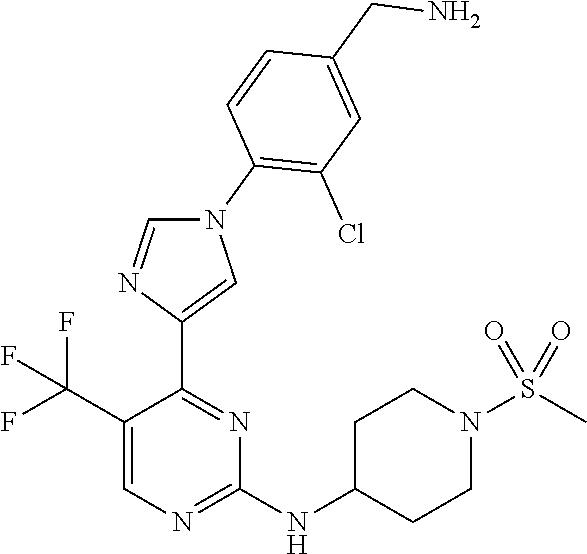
C1(C(F)(F)F)=CN=C(NC2CCN(S(C)(=O)=O)CC2)N=C1C1=CN(C2=C(Cl)C=C(CN)C=C2)C=N1
